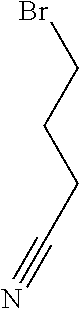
BrCCCC#N
